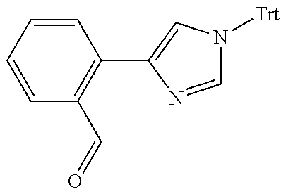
C1=CC=CC(C2=CN([Trt])C=N2)=C1C=O
